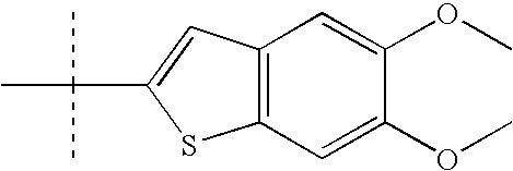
C1(OC)=CC2=C(C=C1OC)SC(C(C)(C)C)=C2
